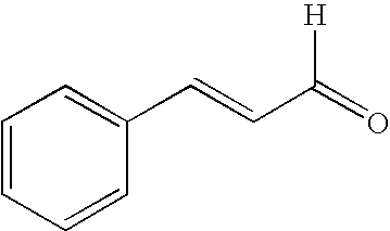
C1=CC=CC(C=CC(=O)[H])=C1
